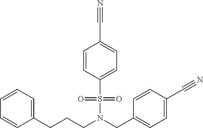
C1=CC=C(CCCN(CC2=CC=C(C#N)C=C2)S(=O)(=O)C2=CC=C(C#N)C=C2)C=C1
